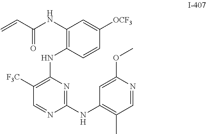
C1([F3C])=C(NC2=C(NC(C=C)=O)C=C([OCF3])C=C2)N=C(NC2=C(C)C=NC(OC)=C2)N=C1
